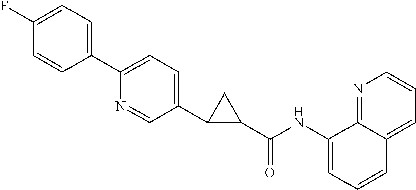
C1(F)=CC=C(C2=CC=C(C3C(C(NC4=CC=CC5=CC=CN=C45)=O)C3)C=N2)C=C1
